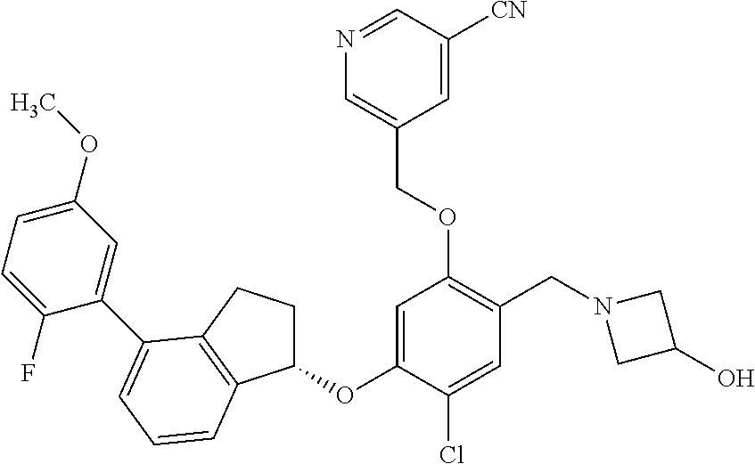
C1=C(OC2CCC3=C2C=CC=C3C2=CC(OC)=CC=C2F)C(Cl)=CC(CN2CC(O)C2)=C1OCC1=CN=CC([CN])=C1
